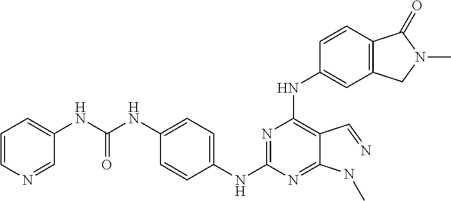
C1=CN=CC(NC(NC2=CC=C(NC3=NC(NC4=CC5=C(C=C4)C(=O)N(C)C5)=C(C=N)C(NC)=N3)C=C2)=O)=C1
